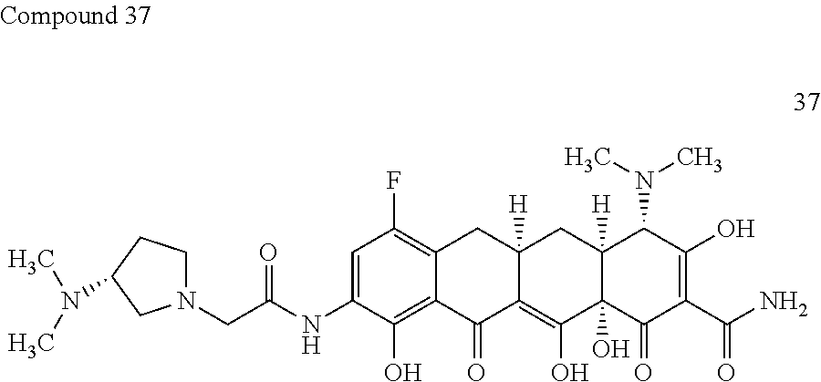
C12([H])C(O)(C(=O)C(C(N)=O)=C(O)C1N(C)C)C(O)=C1C([H])(C2)CC2=C(F)C=C(NC(CN3CCC(N(C)C)C3)=O)C(O)=C2C1=O
